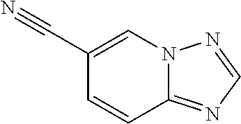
C1=CC2=NC=NN2C=C1C#N
